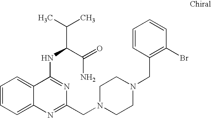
C1=CC=C2C(=C1)C(NC(C(C)C)C(=O)N)=NC(CN1CCN(CC3=C(Br)C=CC=C3)CC1)=N2
